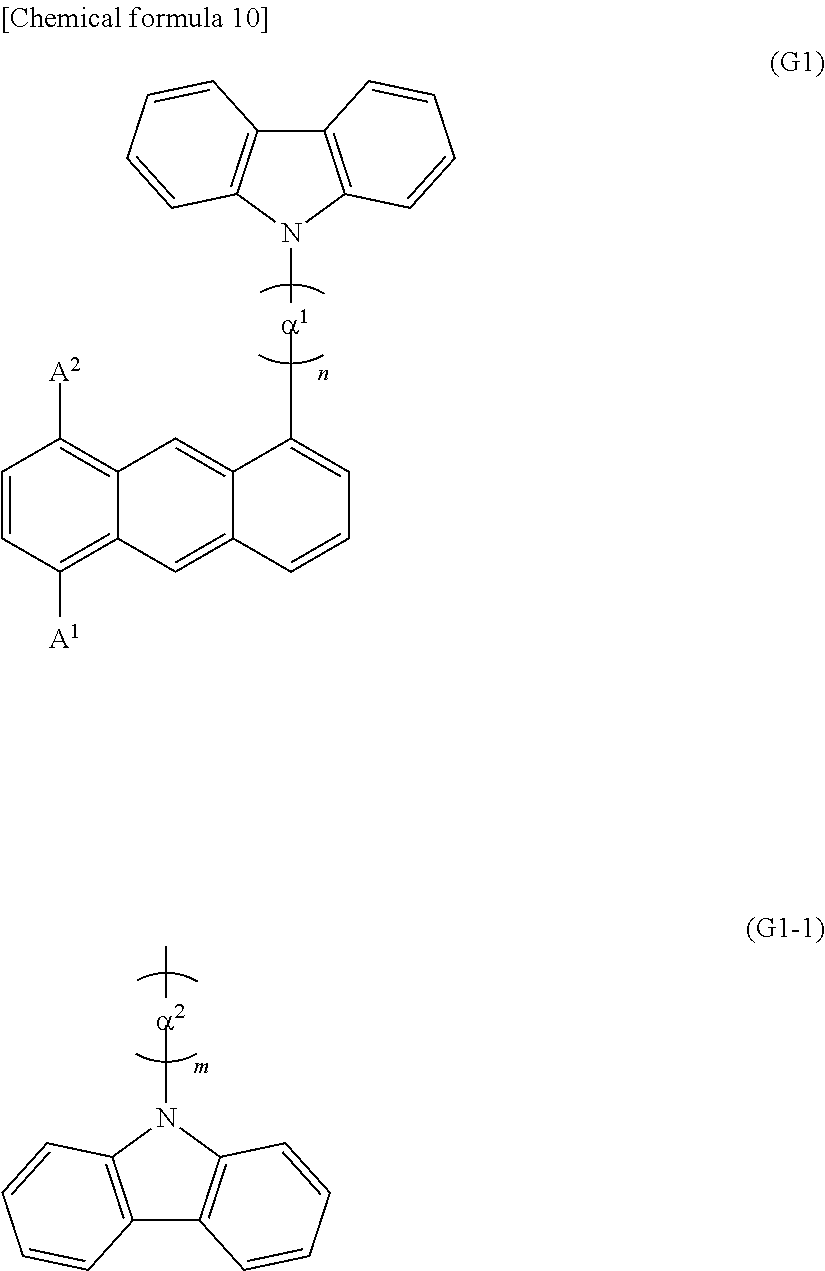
C12=C(N([a1]C3=CC=CC4=CC5=C([A1])C=CC([A2])=C5C=C34)C3=C1C=CC=C3)C=CC=C2.C12=C(N([a2]C)C3=C1C=CC=C3)C=CC=C2
